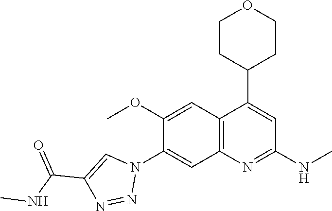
C12=C(N=C(NC)C=C1C1CCOCC1)C=C(N1C=C(C(NC)=O)N=N1)C(OC)=C2
